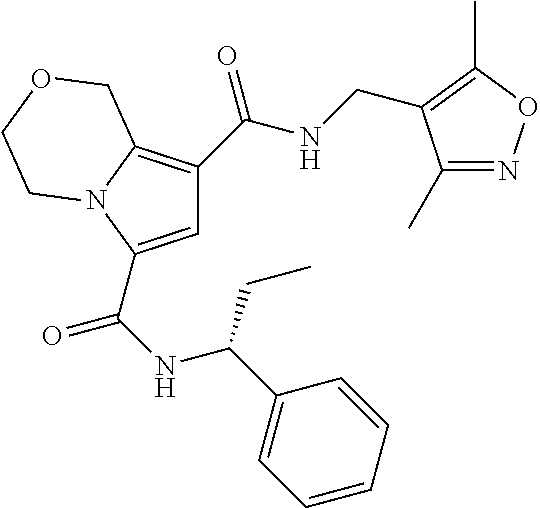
C1=C(C(NC(CC)C2=CC=CC=C2)=O)N2C(=C1C(NCC1=C(C)ON=C1C)=O)COCC2
